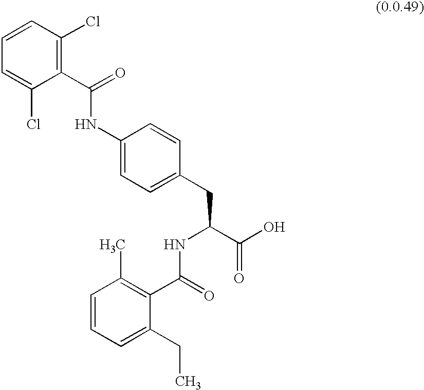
C1=CC=C(CC)C(C(=O)NC(CC2=CC=C(NC(C3=C(Cl)C=CC=C3Cl)=O)C=C2)C(O)=O)=C1C
